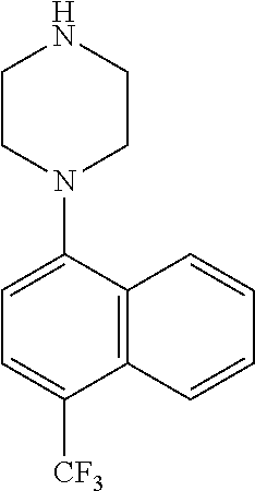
C1CN(C2=CC=C([CF3])C3=C2C=CC=C3)CCN1
